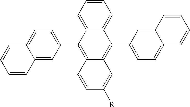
C1=C2C(=CC(C3=C4C(=C(C5=CC=C6C(=C5)C=CC=C6)C5=CC=CC=C35)C=C([R])C=C4)=C1)C=CC=C2
